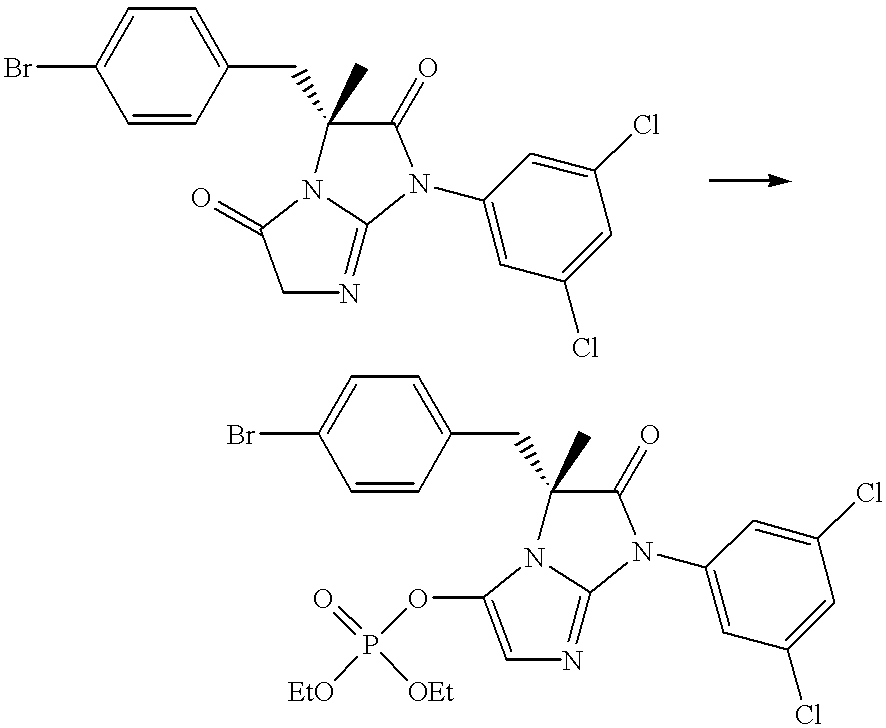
C1=CC(CC2(C)N3C(=NCC3=O)N(C3=CC(Cl)=CC(Cl)=C3)C2=O)=CC=C1Br.C1=CC(CC2(C)N3C(=NC=C3OP(=O)([OEt])[EtO])N(C3=CC(Cl)=CC(Cl)=C3)C2=O)=CC=C1Br
